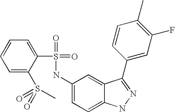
C1=CC=C(S(=O)(=O)C)C(S(=O)(=O)NC2=CC=C3C(=C2)C(C2=CC(F)=C(C)C=C2)=NN3)=C1
